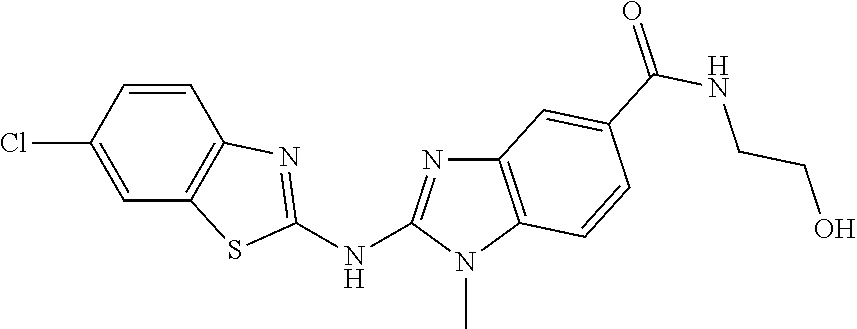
C1(Cl)=CC2=C(C=C1)N=C(NC1=NC3=C(N1C)C=CC(C(NCCO)=O)=C3)S2
